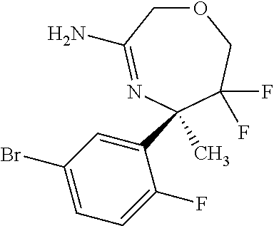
C1(C2(C)N=C(N)COCC2(F)F)=CC(Br)=CC=C1F
